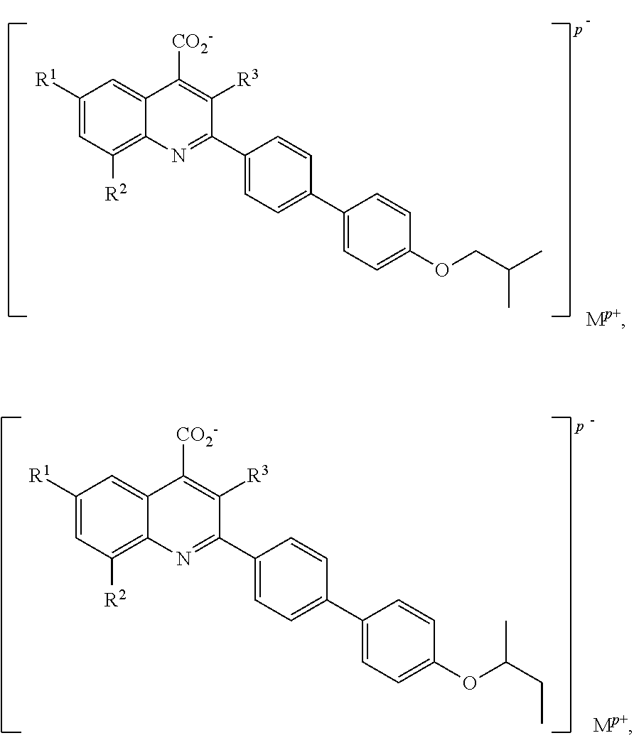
C1([R1])=CC([R2])=C2C(=C1)C([CO2-])=C([R3])C(C1=CC=C(C3=CC=C(OCC(C)C)C=C3)C=C1)=N2.C1([R1])=CC([R2])=C2C(=C1)C([CO2-])=C([R3])C(C1=CC=C(C3=CC=C(OC(CC)C)C=C3)C=C1)=N2
